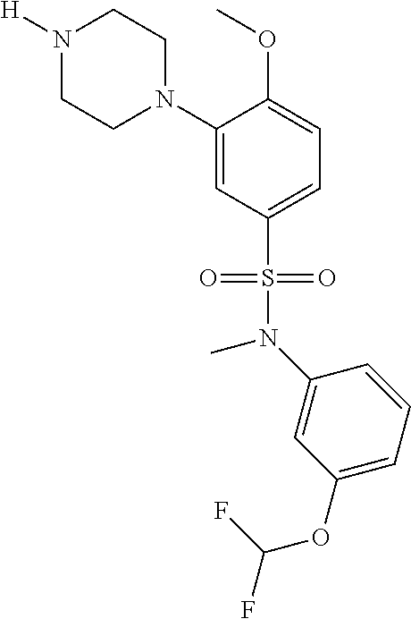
N1([H])CCN(C2=CC(S(N(C)C3=CC(OC(F)F)=CC=C3)(=O)=O)=CC=C2OC)CC1
